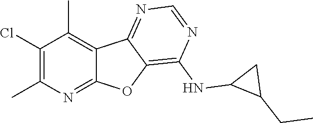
C1(Cl)=C(C)N=C2C(=C1C)C1=NC=NC(NC3C(CC)C3)=C1O2
